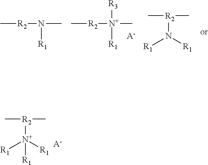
C[R2]N([R1])C.C[R2][N+]([R1])(C)[R3].[A-].[R2](N([R1])[R1])(C)C.[R2]([N+]([R1])([R1])[R1])(C)C.[A-]
